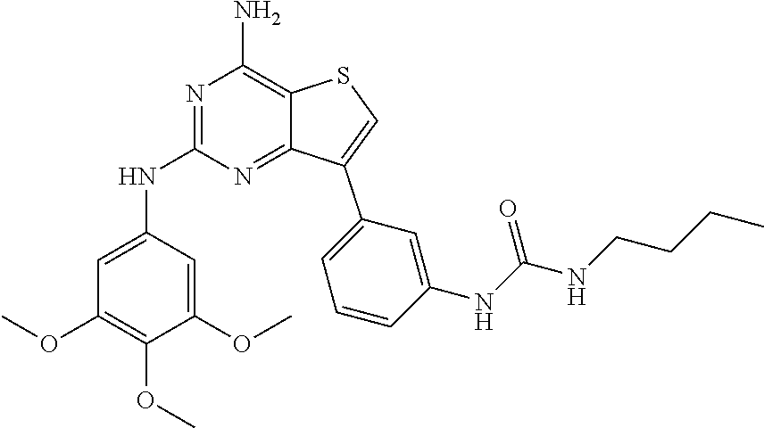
N1=C(NC2=CC(OC)=C(OC)C(OC)=C2)N=C2C(=C1N)SC=C2C1=CC=CC(NC(NCCCC)=O)=C1
